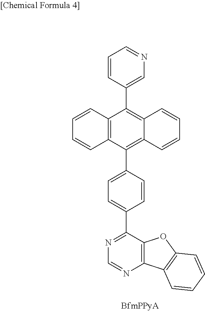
C1=CC(C2=C3C(=C(C4=CC=C(C5=NC=NC6=C5OC5=C6C=CC=C5)C=C4)C4=C2C=CC=C4)C=CC=C3)=CN=C1
